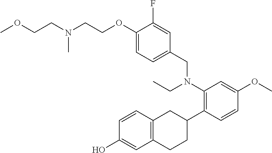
C1(OCCN(C)CCOC)=CC=C(CN(CC)C2=C(C3CC4=C(CC3)C=C(O)C=C4)C=CC(OC)=C2)C=C1F
